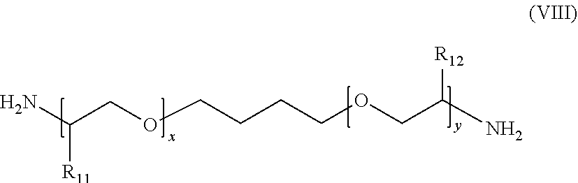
C(COCCCCOCC(N)[R12])(N)[R11]
